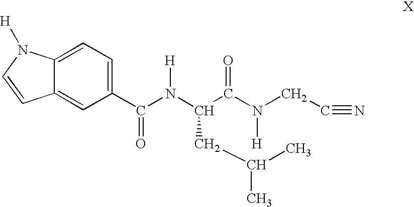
C1(C(N(C(C(N(CC#N)[H])=O)CC(C)C)[H])=O)=CC=C2C(=C1)C=CN2[H]
